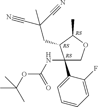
C1(NC(=O)OC(C)(C)C)(C2=CC=CC=C2F)COC(C)C1CC(C#N)(C#N)C
